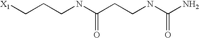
[X1]CCCNC(CCNC(N)=O)=O
